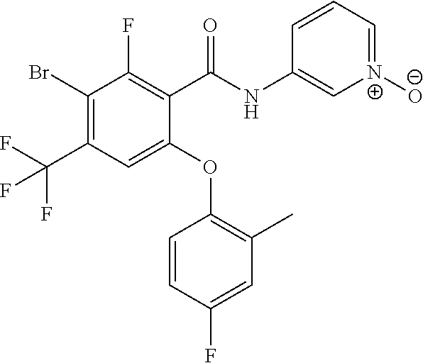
C1(C(NC2=C[N+]([O-])=CC=C2)=O)=C(F)C(Br)=C(C(F)(F)F)C=C1OC1=C(C)C=C(F)C=C1
